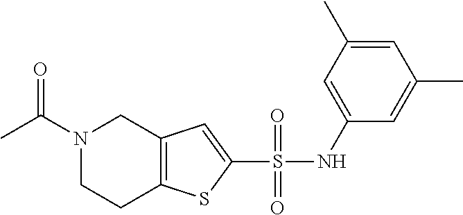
C1(NS(C2=CC3=C(S2)CCN(C(C)=O)C3)(=O)=O)=CC(C)=CC(C)=C1
